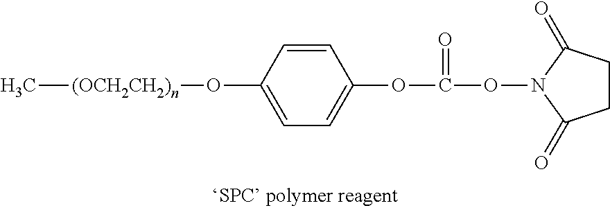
C[(OCH2CH2)n]OC1=CC=C(OC(ON2C(=O)CCC2=O)=O)C=C1
